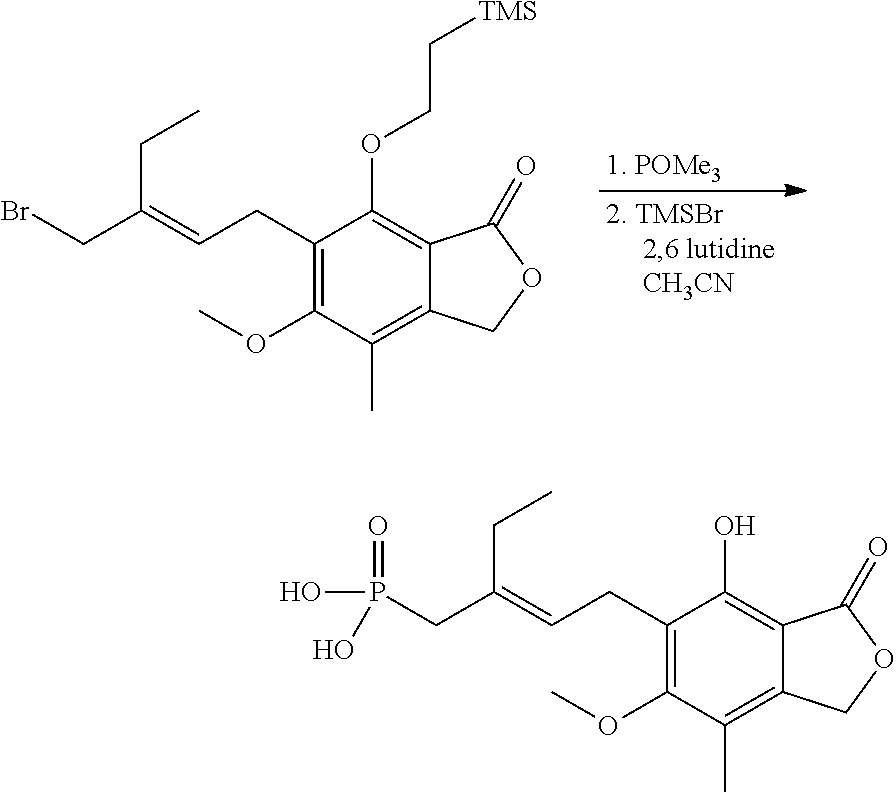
C1(CC=C(CBr)CC)=C(OC)C(C)=C2C(=C1OCC[TMS])C(=O)OC2.C1(CC=C(CP(O)(=O)O)CC)=C(OC)C(C)=C2C(=C1O)C(=O)OC2
